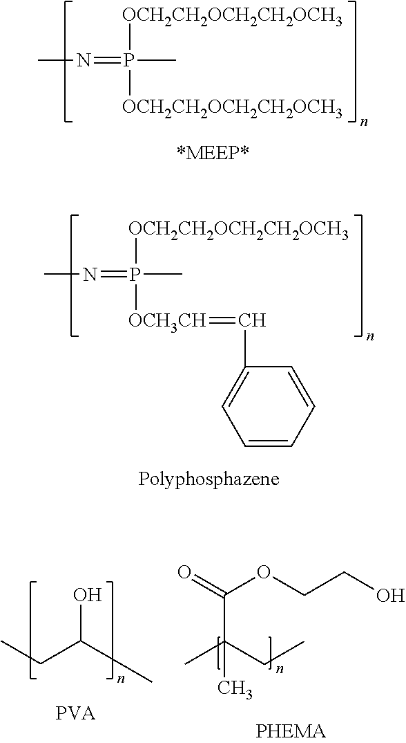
N(=P([OCH2CH2OCH2CH2OCH3])([OCH2CH2OCH2CH2OCH3])C)C.N(=P([OCH2CH2OCH2CH2OCH3])([OCH3CH]=CC1=CC=CC=C1)C)C.CCC(C)O.O=C(OCCO)C(CC)(C)C
